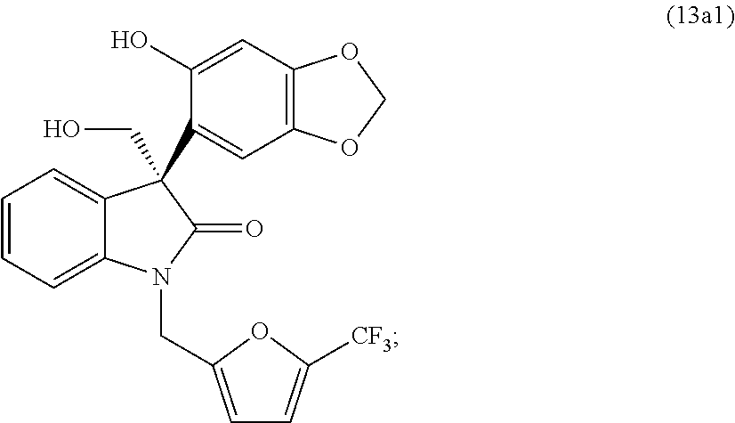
C1=C2C(=CC=C1)C(CO)(C1=CC3=C(C=C1O)OCO3)C(=O)N2CC1=CC=C([CF3])O1
